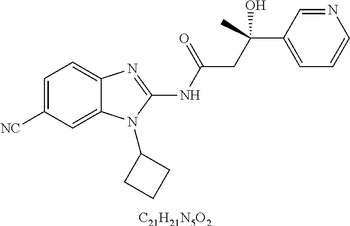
[C21H21N5O2].C1=C([NC])C=C2C(=C1)N=C(NC(=O)CC(C1=CC=CN=C1)(O)C)N2C1CCC1
